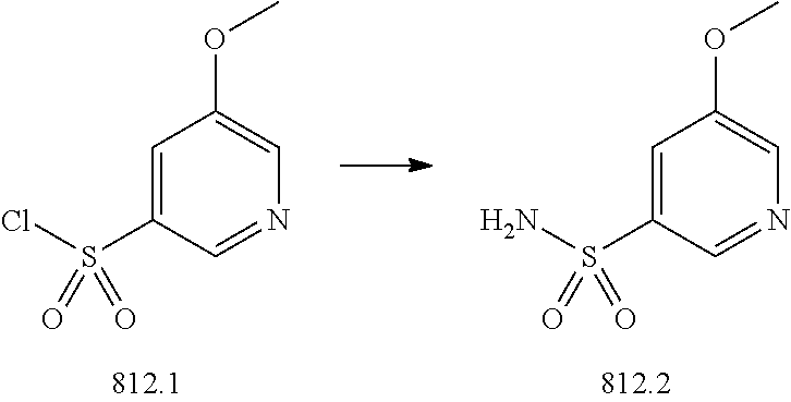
C1=C(S(N)(=O)=O)C=NC=C1OC.C1=C(S(Cl)(=O)=O)C=NC=C1OC
